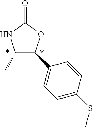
C1(C)C(C2=CC=C(SC)C=C2)OC(=O)N1
